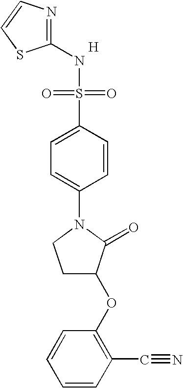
N1=C(NS(=O)(=O)C2=CC=C(N3CCC(OC4=C(C#N)C=CC=C4)C3=O)C=C2)SC=C1.[H]
